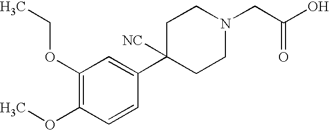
C1(OCC)=C(OC)C=CC(C2([NC])CCN(CC(O)=O)CC2)=C1
